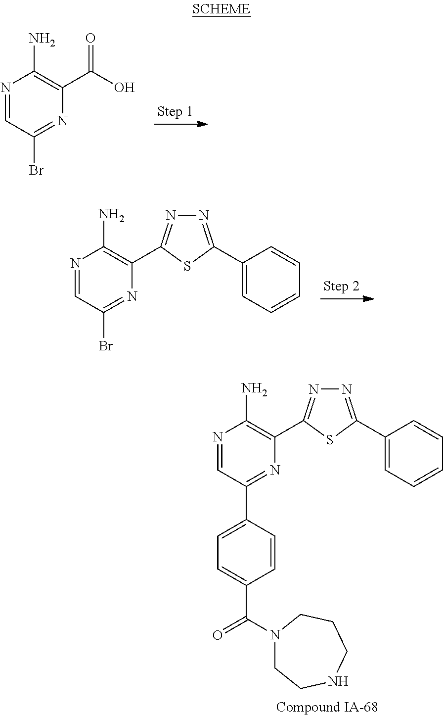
N1=CC(Br)=NC(C(O)=O)=C1N.N1=CC(Br)=NC(C2=NN=C(C3=CC=CC=C3)S2)=C1N.N1=CC(C2=CC=C(C(=O)N3CCNCCC3)C=C2)=NC(C2=NN=C(C3=CC=CC=C3)S2)=C1N
